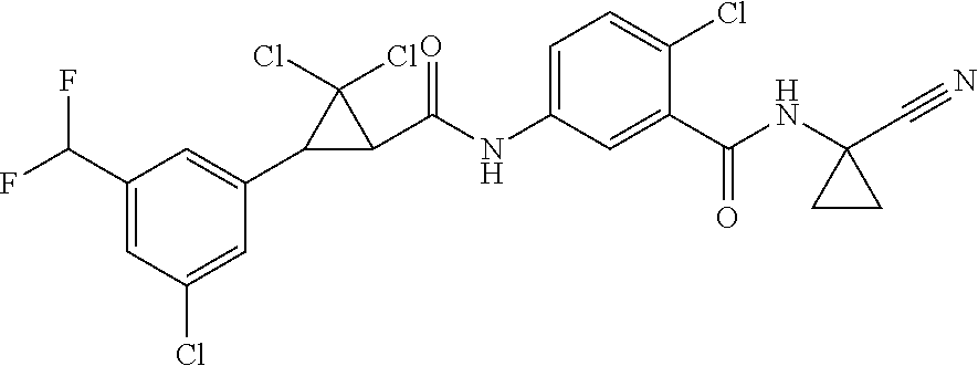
C1(C(F)F)=CC(Cl)=CC(C2C(C(NC3=CC=C(Cl)C(C(NC4(C#N)CC4)=O)=C3)=O)C2(Cl)Cl)=C1
